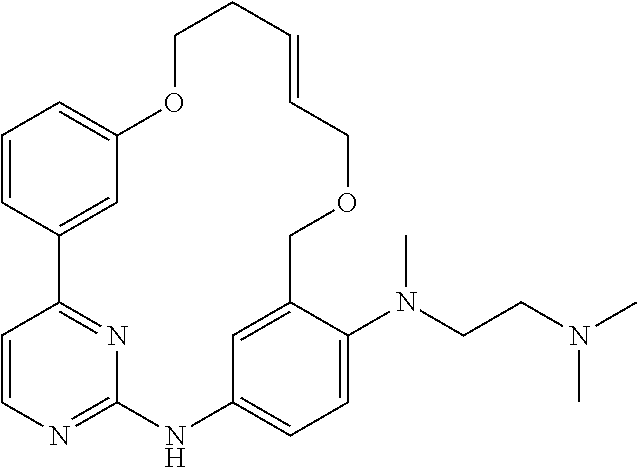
C1=CC2=CC(=C1)OCCC=CCOCC1=CC(=CC=C1N(CCN(C)C)C)NC1=NC=CC2=N1
